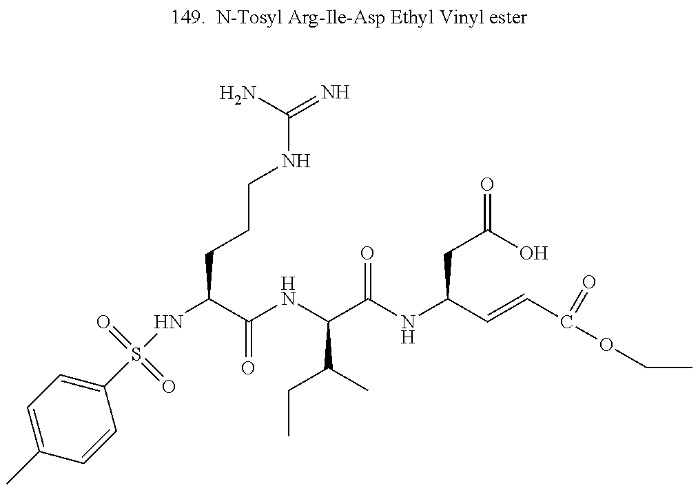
C1(C)=CC=C(S(NC(CCCNC(N)=N)C(NC(C(NC(C=CC(OCC)=O)CC(=O)O)=O)C(C)CC)=O)(=O)=O)C=C1
